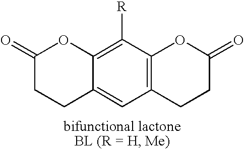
C1(=O)CCC2=CC3=C(C([R])=C2O1)OC(=O)CC3
